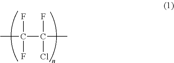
CC(F)(F)C(F)(Cl)C
